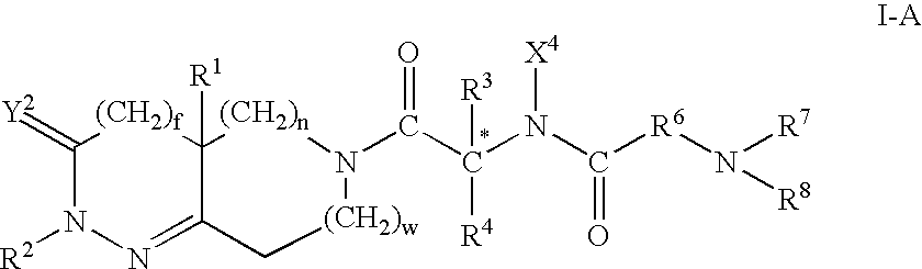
C1(=[Y2])N([R2])N=C2C([R1])([(CH2)f]1)[(CH2)n]N(C(C(N(C([R6]N([R8])[R7])=O)[X4])([R3])[R4])=O)[(CH2)w]C2
